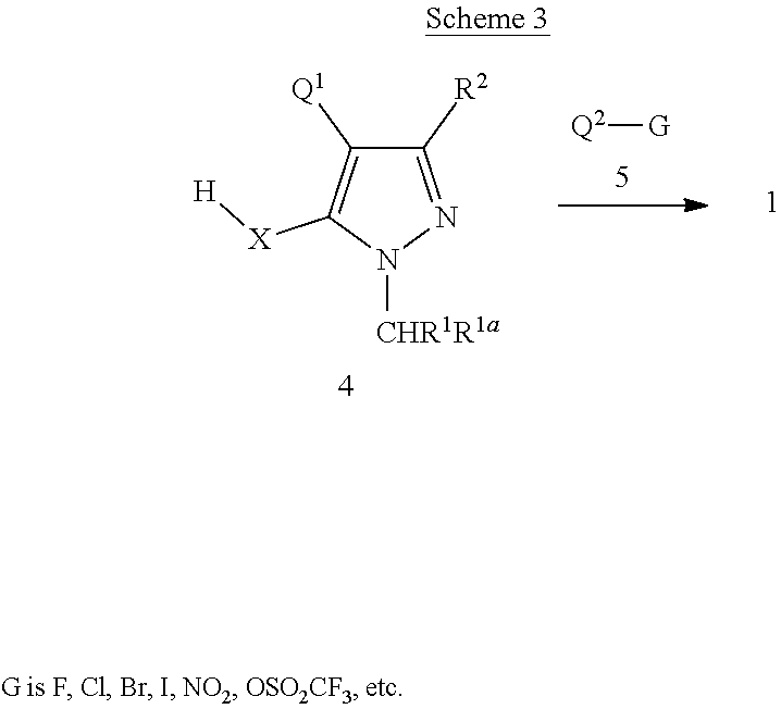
[Q2][G].C1([R2])=NN([CHR1R1a])C([X][H])=C1[Q1]
